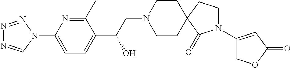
N1=NN(C2=CC=C(C(CN3CCC4(CC3)CCN(C3=CC(=O)OC3)C4=O)O)C(C)=N2)C=N1
